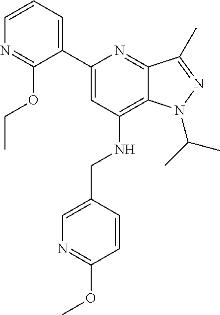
C1=CC=C(C2=CC(NCC3=CN=C(OC)C=C3)=C3C(=N2)C(C)=NN3C(C)C)C(OCC)=N1
